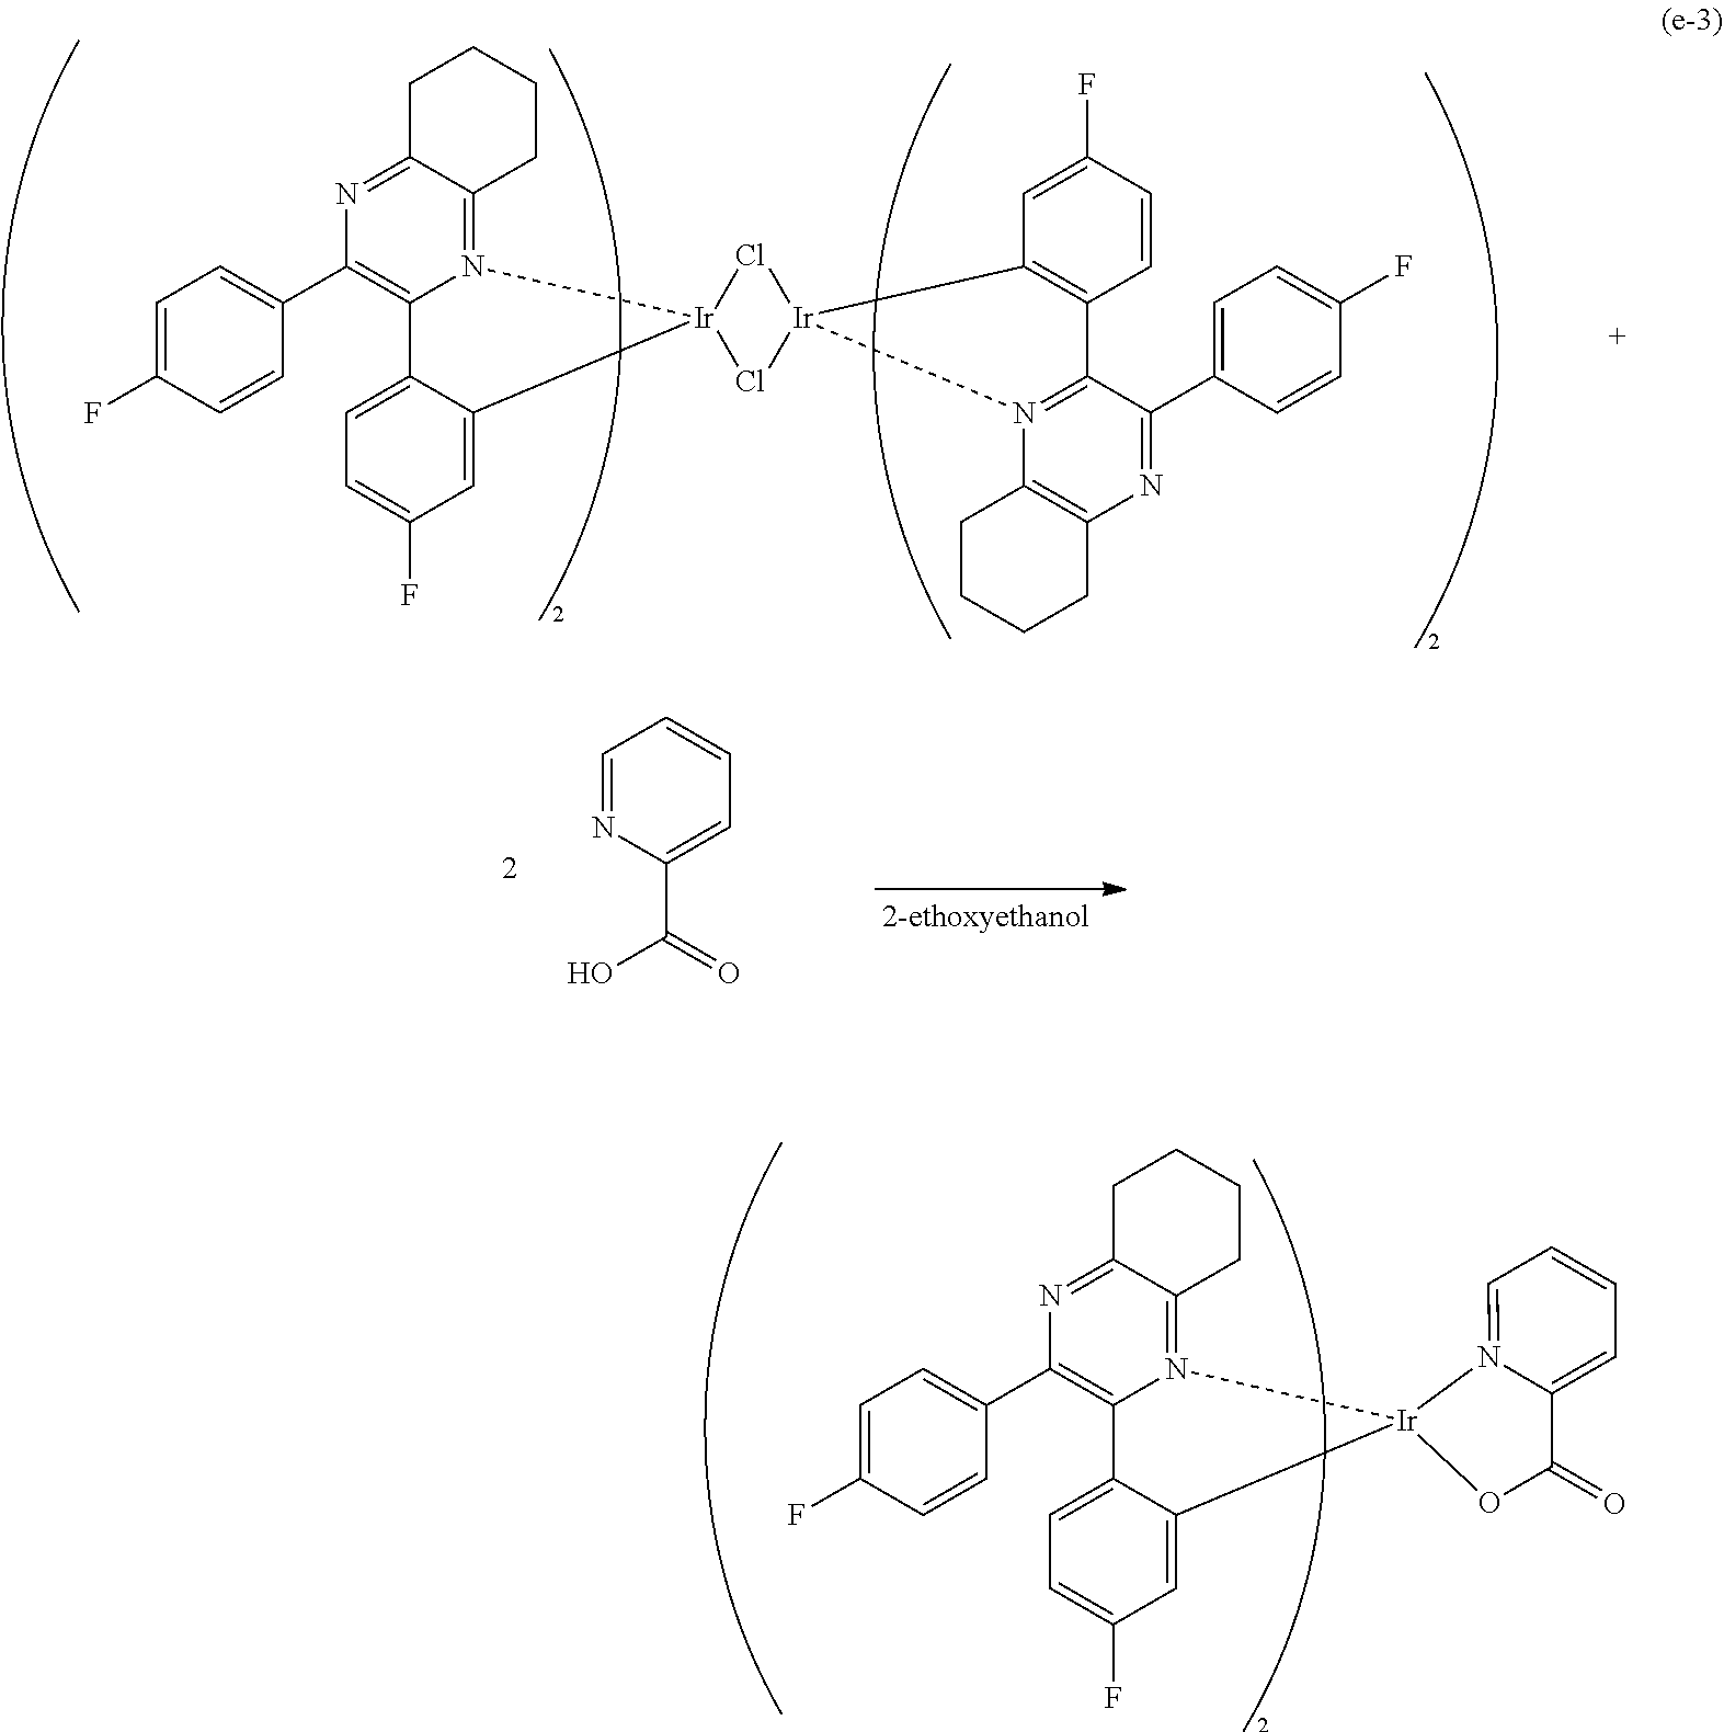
C1=C(F)C=CC(C2=C3N(=C4C(=N2)CCCC4)[Ir]2(C4=CC(F)=CC=C34)Cl[Ir]3(Cl2)C2=C(C4=N3C3=C(N=C4C4=CC=C(F)C=C4)CCCC3)C=CC(F)=C2)=C1.C1=NC(C(=O)O)=CC=C1.C1=C(F)C=CC(C2=C3N(=C4C(=N2)CCCC4)[Ir]2(C4=CC(F)=CC=C34)N3=CC=CC=C3C(=O)O2)=C1
